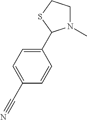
N1(C)CCSC1C1=CC=C(C#N)C=C1
